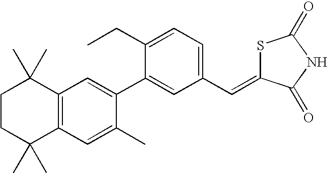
C1CC(C)(C)C2=C(C1(C)C)C=C(C1=CC(C=C3SC(=O)NC3=O)=CC=C1CC)C(C)=C2
